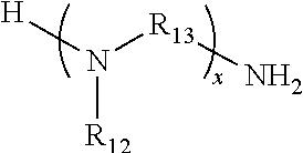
[H]N([R13]N)[R12]
